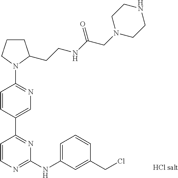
C1=CC(C2=NC(NC3=CC=CC(CCl)=C3)=NC=C2)=CN=C1N1C(CCNC(CN2CCNCC2)=O)CCC1
